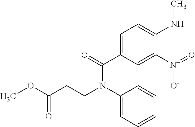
COC(CCN(C1=CC=CC=C1)C(=O)C1=CC=C(NC)C([N+](=O)[O-])=C1)=O
